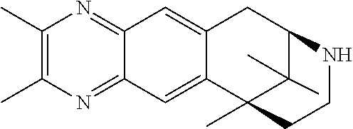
C12=NC(C)=C(C)N=C1C=C1C(=C2)CC2C(C)(C)C1(C)CCN2
